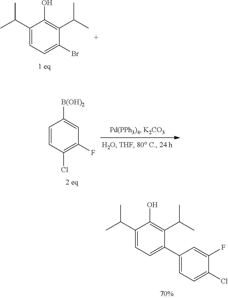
C1(C(C)C)=CC=C(C2=CC=C(Cl)C(F)=C2)C(C(C)C)=C1O.C1(C(C)C)=CC=C(Br)C(C(C)C)=C1O.C1=CC(Cl)=C(F)C=C1[B(OH)2]
